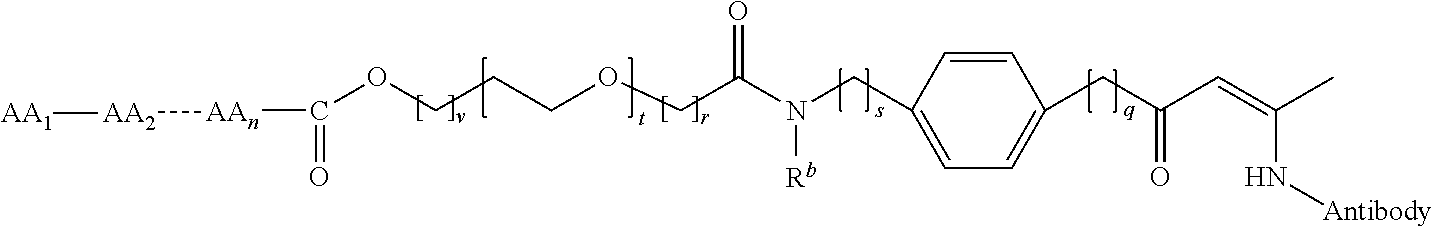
O(CCCOCC(N(CC1=CC=C(CC(C=C(C)N[Antibody])=O)C=C1)[Rb])=O)C(=O)[AAn][AA2][AA1]
